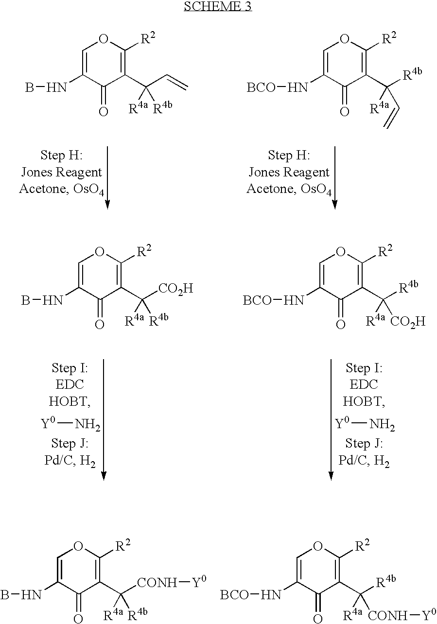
C1=C(NB)C(=O)C(C(C=C)([R4b])[R4a])=C([R2])O1.C1=C(N[BCO])C(=O)C(C([R4b])([R4a])C=C)=C([R2])O1.C1=C(NB)C(=O)C(C([CO2H])([R4b])[R4a])=C([R2])O1.C1=C(N[BCO])C(=O)C(C([R4b])([R4a])[CO2H])=C([R2])O1.[Y0]N.[Y0]N.C1=C(NB)C(=O)C(C([CONH][Y0])([R4b])[R4a])=C([R2])O1.C1=C(N[BCO])C(=O)C(C([R4b])([R4a])[CONH][Y0])=C([R2])O1
